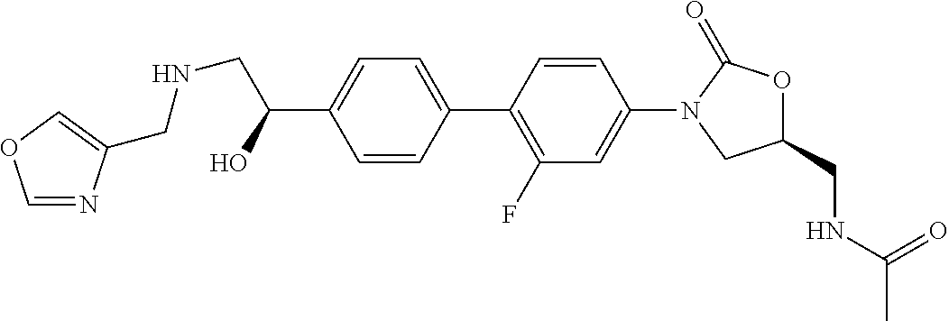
C1(CNC(C)=O)OC(=O)N(C2=CC(F)=C(C3=CC=C(C(CNCC4=COC=N4)O)C=C3)C=C2)C1
